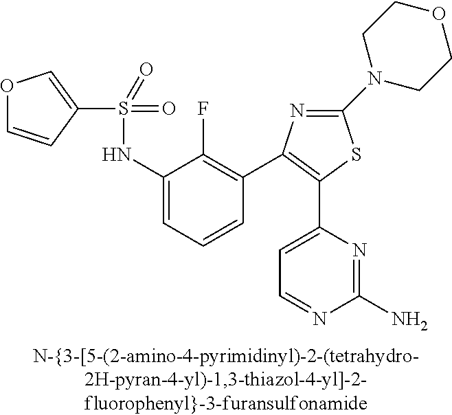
C1(C2=C(C3=C(F)C(NS(=O)(=O)C4=COC=C4)=CC=C3)N=C(N3CCOCC3)S2)=CC=NC(N)=N1
